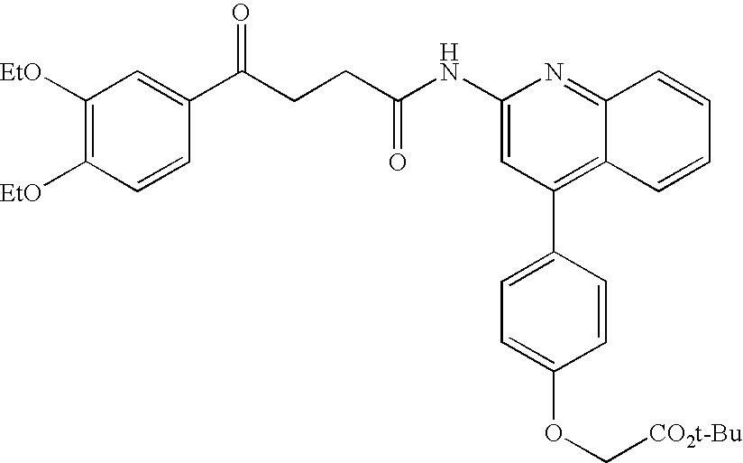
C1([EtO])=C([EtO])C=CC(C(CCC(NC2=CC(C3=CC=C(OC[CO2t-Bu])C=C3)=C3C(=N2)C=CC=C3)=O)=O)=C1
